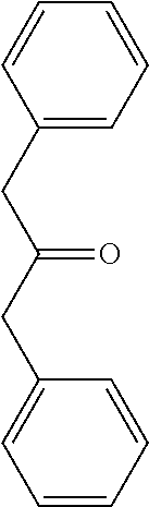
C1(CC(CC2=CC=CC=C2)=O)=CC=CC=C1
